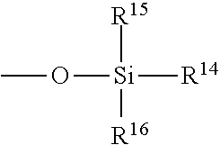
CO[Si]([R14])([R15])[R16]
